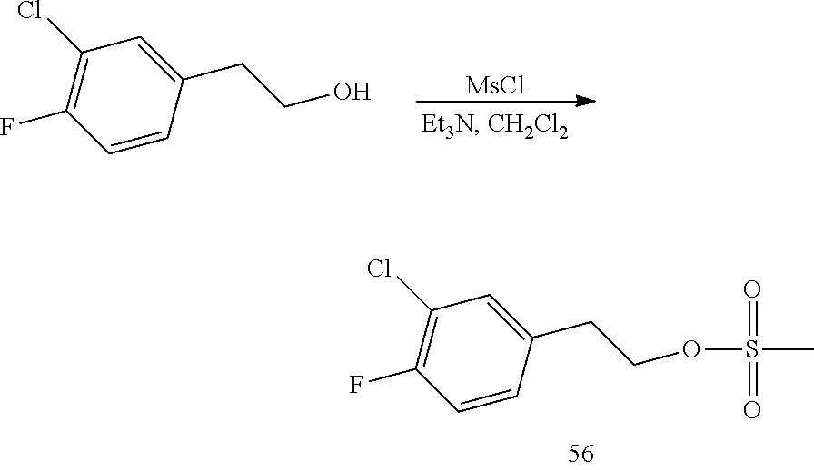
[MsCl].C1=CC(CCO)=CC(Cl)=C1F.C1=CC(CCOS(C)(=O)=O)=CC(Cl)=C1F
